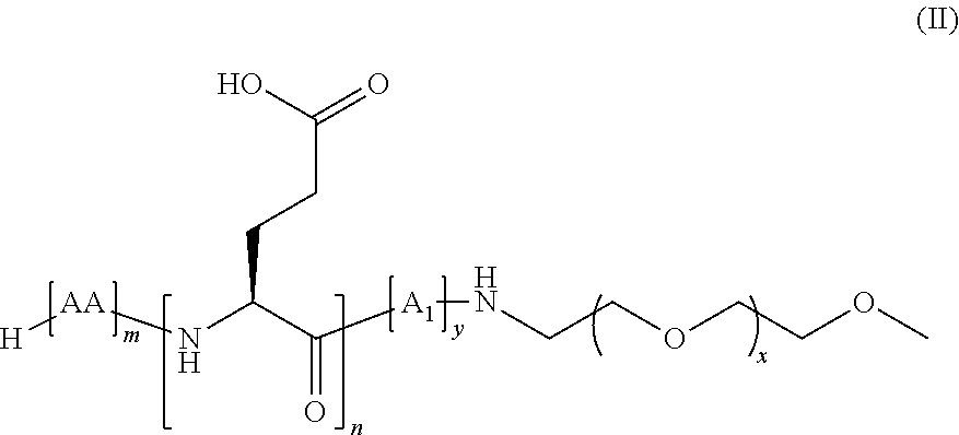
COCCOCCN[A1]C(C(N[AA][H])CCC(=O)O)=O
